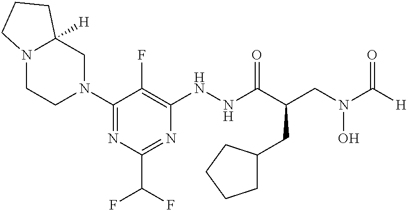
C1(N2CC3([H])N(CC2)CCC3)=NC(C(F)F)=NC(NNC(C(CN(C([H])=O)O)CC2CCCC2)=O)=C1F
